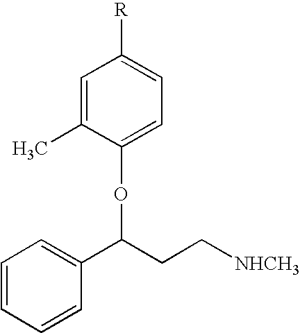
C1=C(C)C(OC(C2=CC=CC=C2)CC[NHCH3])=CC=C1[R]
